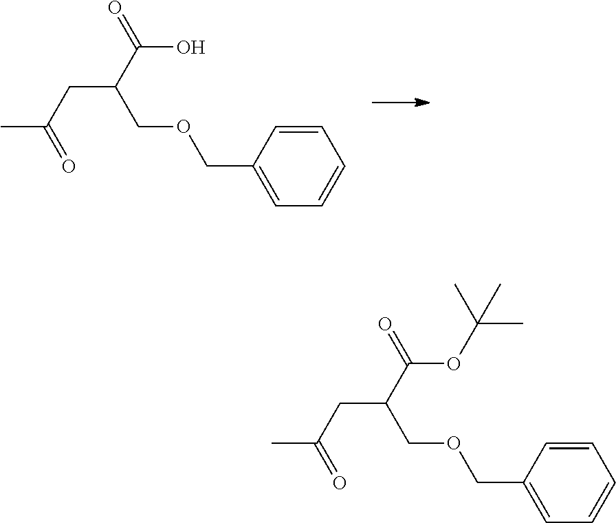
C1=CC(COCC(CC(=O)C)C(=O)O)=CC=C1.C1=CC(COCC(CC(=O)C)C(=O)OC(C)(C)C)=CC=C1
